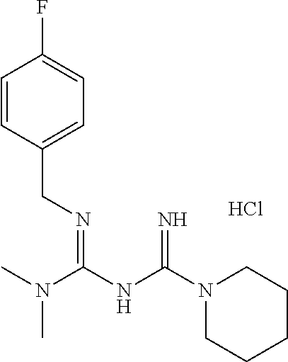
C1=CC(CN=C(NC(N2CCCCC2)=N)N(C)C)=CC=C1F.Cl
